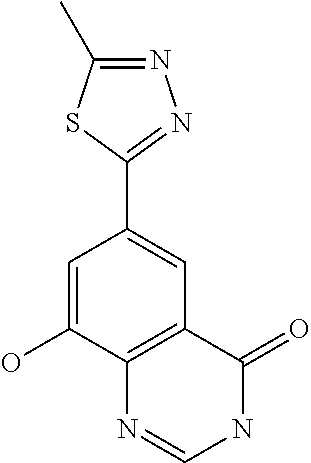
C1(C2=CC3=C(C(O)=C2)N=CNC3=O)=NN=C(C)S1
